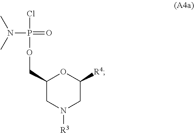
C1(COP(Cl)(=O)N(C)C)CN([R3])CC([R4])O1
